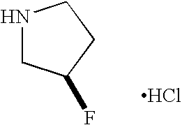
N1CC(F)CC1.Cl
